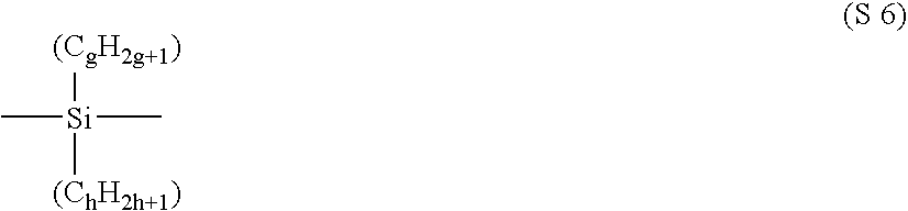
[(CgH2g+1)][Si]([(ChH2h+1)])(C)C
